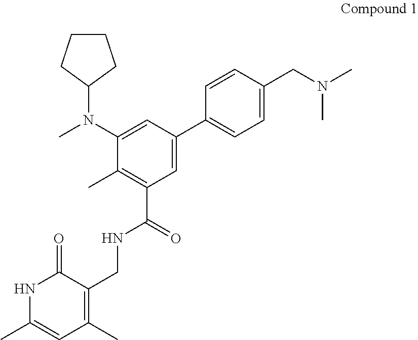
CN(C1=CC(C2=CC=C(CN(C)C)C=C2)=CC(C(NCC2=C(C)C=C(C)NC2=O)=O)=C1C)C1CCCC1
